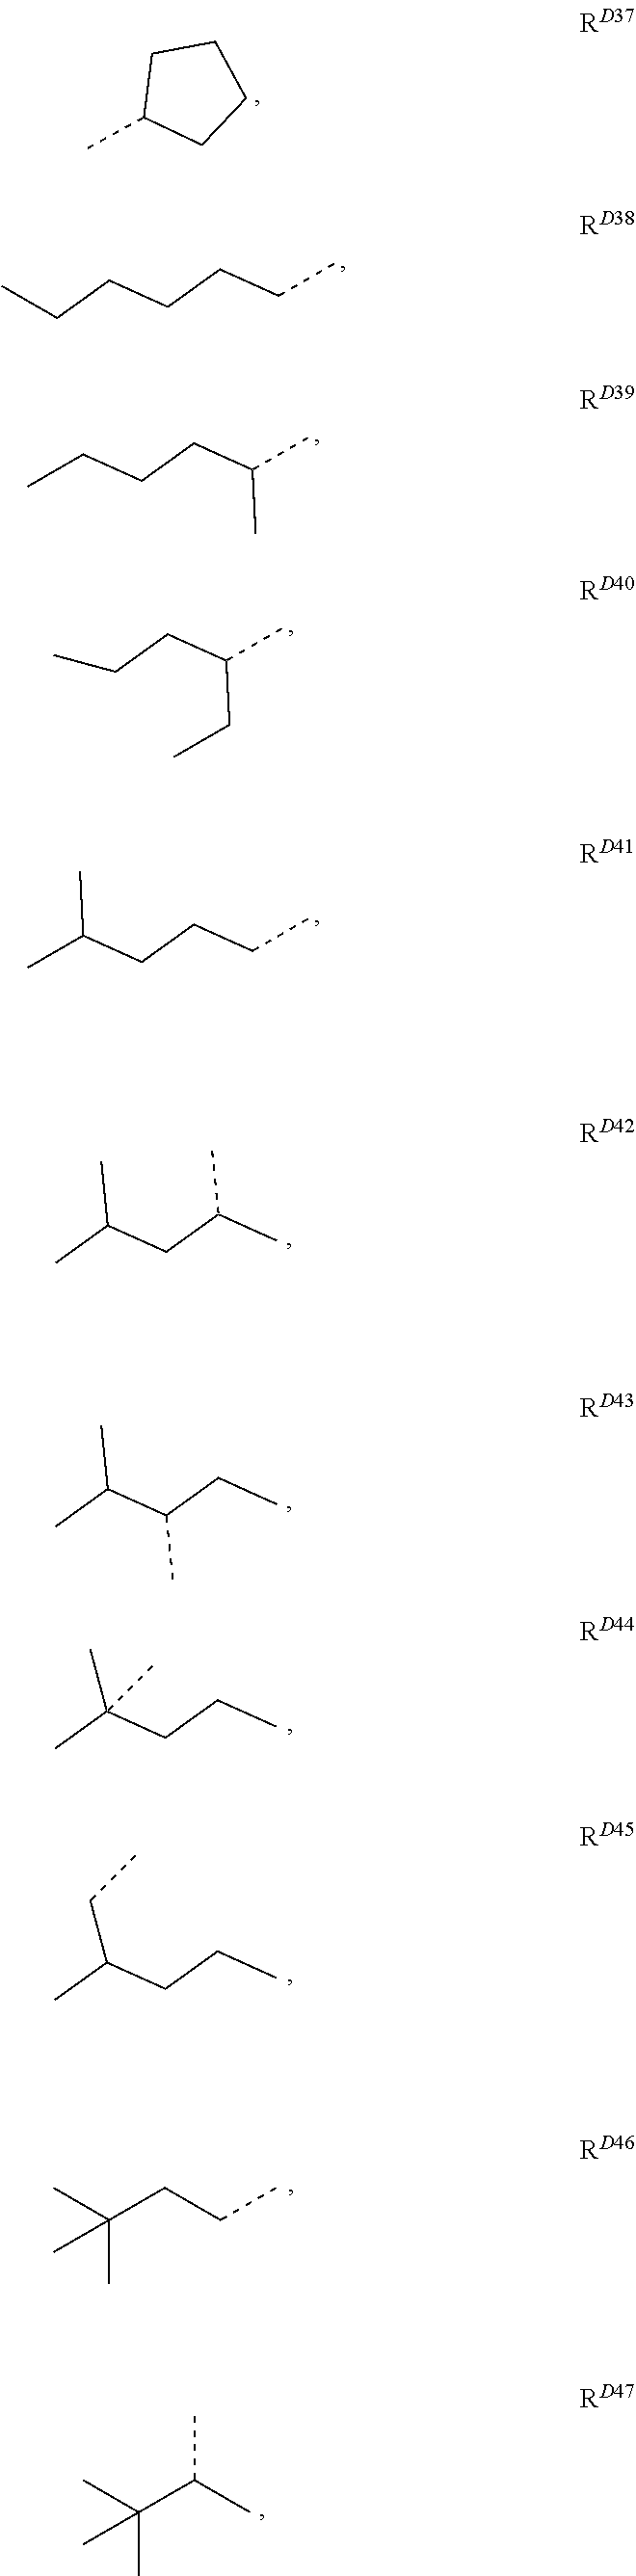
CC(CCC)(C)C.C(CCCCC)C.C(CCC(C)C)C.C(CC(C)CC)C.C(CCCC)(C)C.C(CC(C)C)(C)C.CC(CCC)(C)C.CC1CCCC1.C(C(CC)C)(C)C.CC(CCC)CC.CC(C(C)C)(C)C
